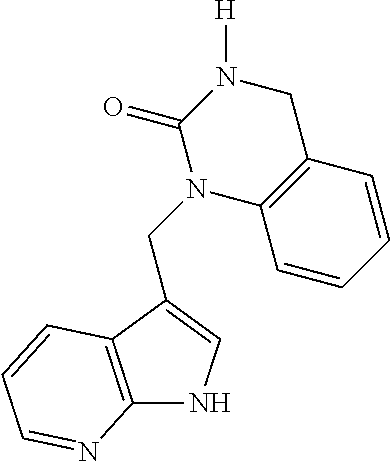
C12=C(C(CN3C(=O)N([H])CC4=C3C=CC=C4)=CN1)C=CC=N2
